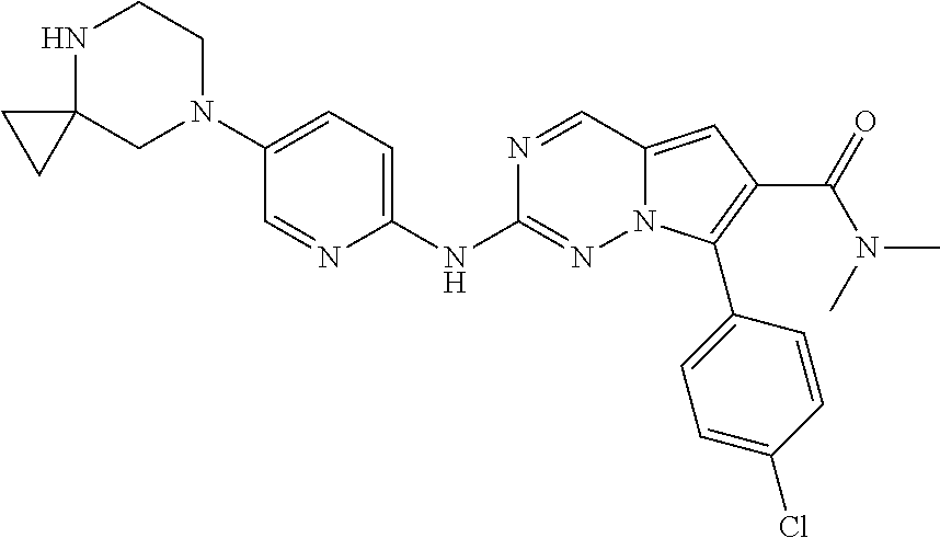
N1C2(CN(C3=CC=C(NC4=NN5C(=CC(C(=O)N(C)C)=C5C5=CC=C(Cl)C=C5)C=N4)N=C3)CC1)CC2
